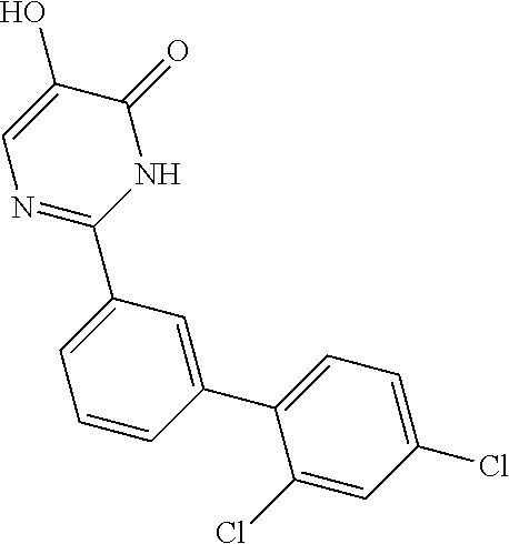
C1(C2=CC=CC(C3=CC=C(Cl)C=C3Cl)=C2)=NC=C(O)C(=O)N1
